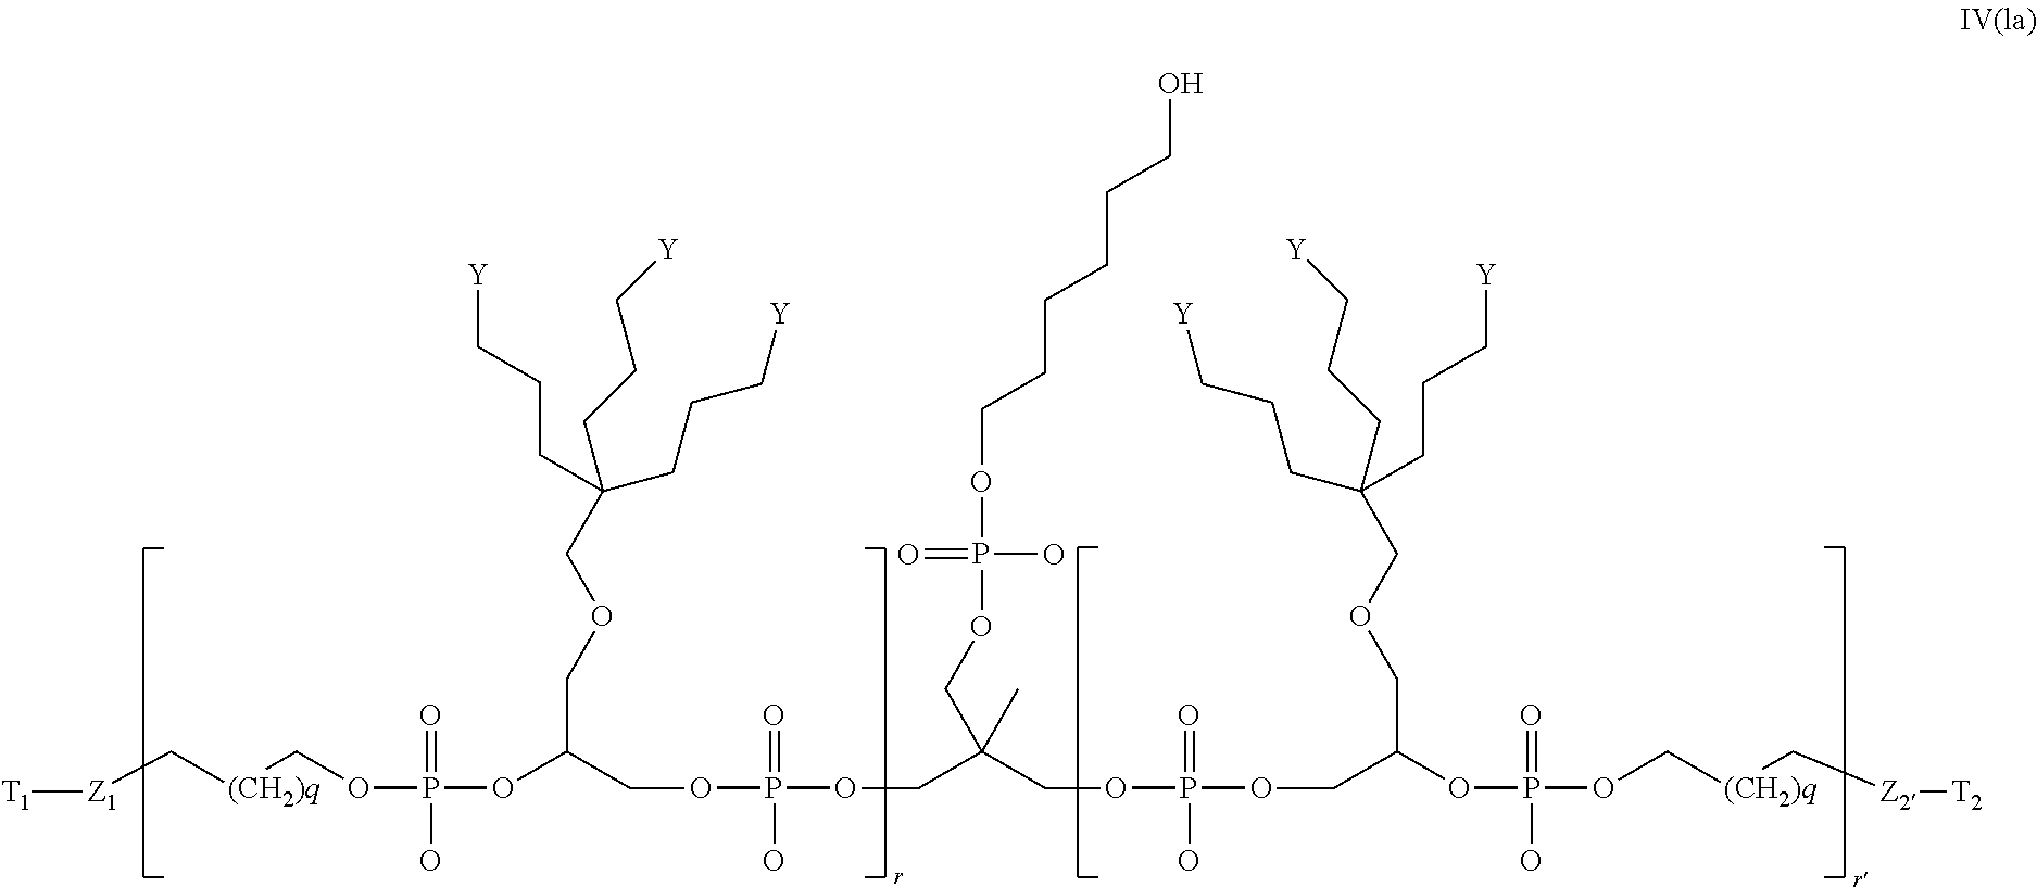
[T1][Z1]C[(CH2)q]COP(=O)(O)OC(COCC(CCC[Y])(CCC[Y])CCC[Y])COP(=O)(O)OCC(COP(=O)(O)OCC(OP(=O)(O)OC[(CH2)q]C[Z2][T2])COCC(CCC[Y])(CCC[Y])CCC[Y])(C)COP(OCCCCCCO)(O)=O
